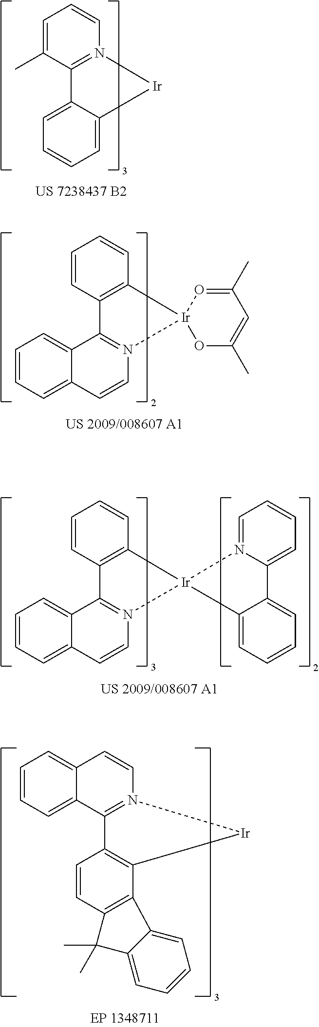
C1=C(C)C2=N(C=C1)[Ir]C1=CC=CC=C21.O1C(C)=CC(C)=O[Ir]12C1=C(C=CC=C1)C1=N2C=CC2=CC=CC=C21.C1=CC2=C(C=C1)[Ir]1(N3=C2C2=CC=CC=C2C=C3)N2=CC=CC=C2C2=CC=CC=C21.C12=CC=CC=C1C1=N(C=C2)[Ir]C2=C1C=CC1=C2C2=CC=CC=C2C1(C)C
